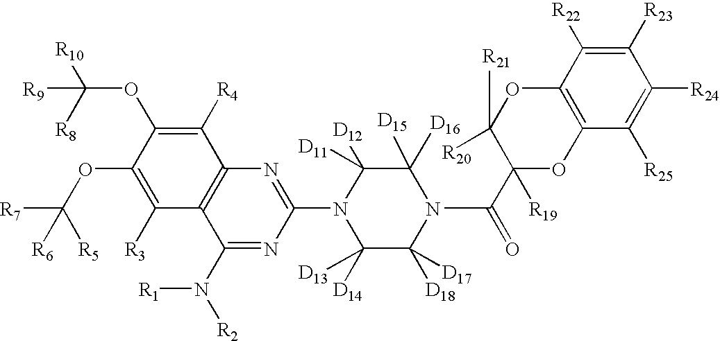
C1([R23])=C([R22])C2=C(C([R25])=C1[R24])OC(C(N1C([D15])([D16])C([D11])([D12])N(C3=NC4=C(C(N([R2])[R1])=N3)C([R3])=C(OC([R7])([R5])[R6])C(OC([R10])([R8])[R9])=C4[R4])C([D14])([D13])C1([D18])[D17])=O)([R19])C([R20])([R21])O2
